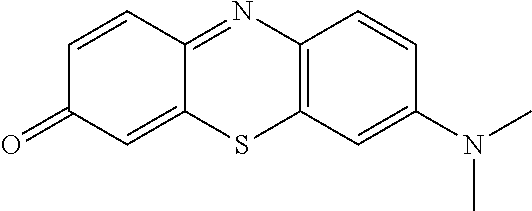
C12=C(C=C(N(C)C)C=C1)SC1=CC(=O)C=CC1=N2
